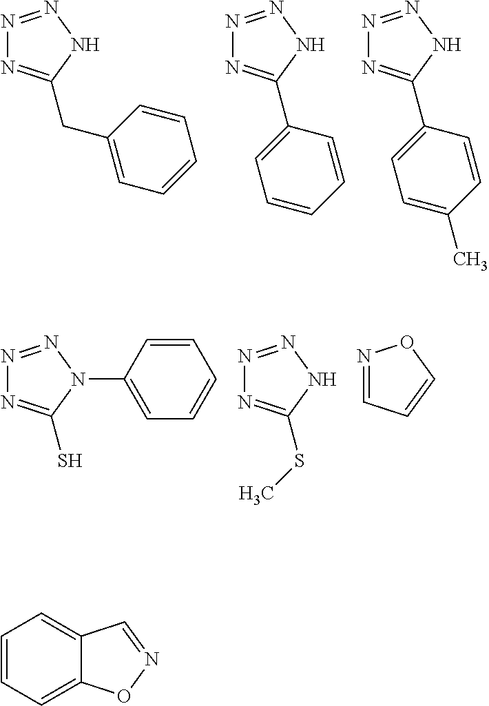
N1=NNC(CC2=CC=CC=C2)=N1.N1=NNC(C2=CC=CC=C2)=N1.N1=NNC(C2=CC=C(C)C=C2)=N1.N1=NN(C2=CC=CC=C2)C(S)=N1.N1=NNC(SC)=N1.N1=CC=CO1.C1=CC=C2C(=C1)C=NO2
